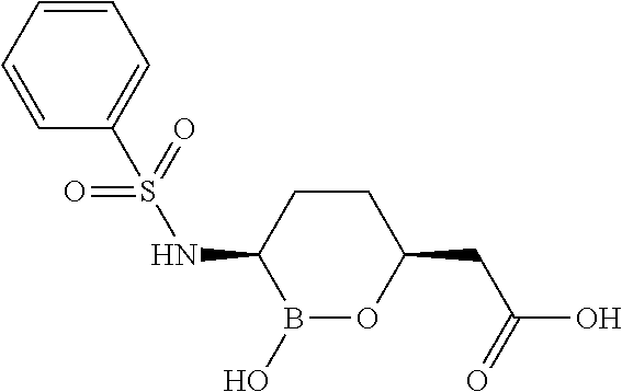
B1(O)OC(CC(O)=O)CCC1NS(=O)(=O)C1=CC=CC=C1
